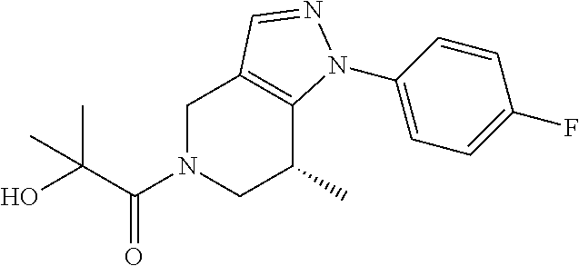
C1N(C(C(O)(C)C)=O)CC(C)C2=C1C=NN2C1=CC=C(F)C=C1
